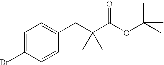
C1=C(Br)C=CC(CC(C(OC(C)(C)C)=O)(C)C)=C1
